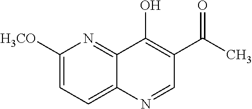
C1([H3CO])=CC=C2C(=N1)C(O)=C(C(C)=O)C=N2
